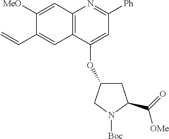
C12=C(C(OC3CC(C(=O)[OMe])N([Boc])C3)=CC([Ph])=N1)C=C(C=C)C([MeO])=C2
